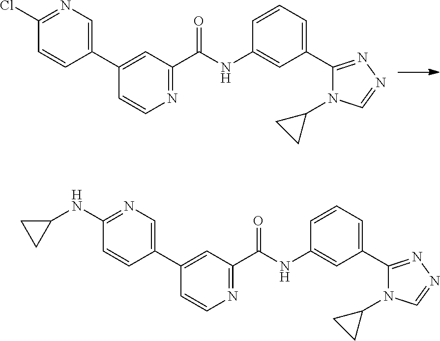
N1=C(C(NC2=CC(C3=NN=CN3C3CC3)=CC=C2)=O)C=C(C2=CN=C(Cl)C=C2)C=C1.N1=C(C(NC2=CC(C3=NN=CN3C3CC3)=CC=C2)=O)C=C(C2=CN=C(NC3CC3)C=C2)C=C1
